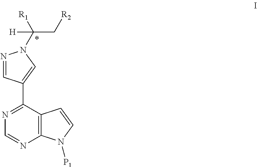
C12=C(C(C3=CN(C([R1])(C[R2])[H])N=C3)=NC=N1)C=CN2[P1]
